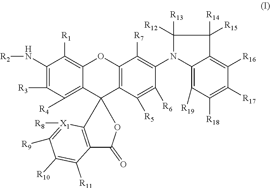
C1(N[R2])=C([R3])C([R4])=C2C(=C1[R1])OC1=C(C([R5])=C([R6])C(N3C4=C([R19])C([R18])=C([R17])C([R16])=C4C([R14])([R15])C3([R12])[R13])=C1[R7])C21OC(=O)C2=C1[X1]([R8])=C([R9])C([R10])=C2[R11]
